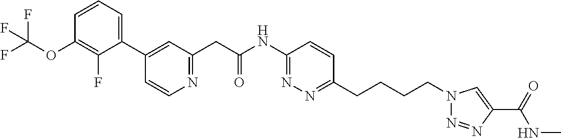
C1=CN=C(CC(NC2=NN=C(CCCCN3N=NC(C(NC)=O)=C3)C=C2)=O)C=C1C1=CC=CC(OC(F)(F)F)=C1F
